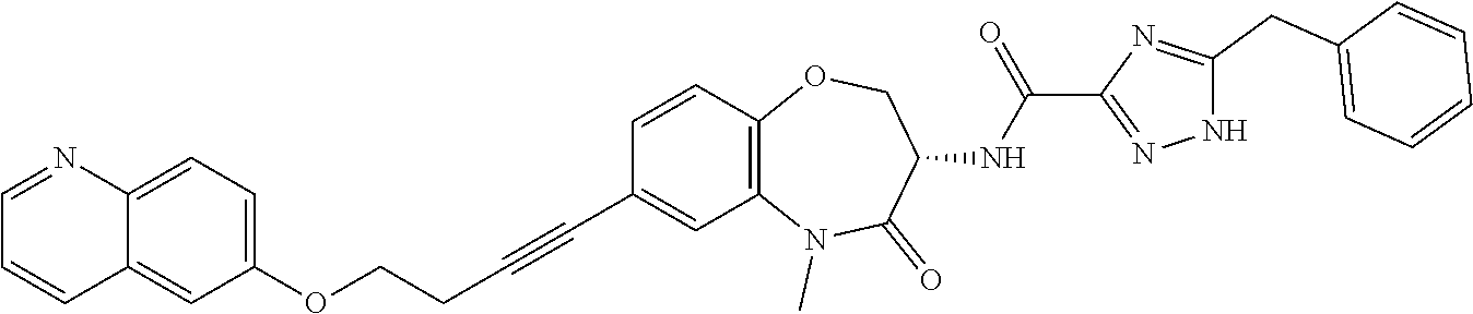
C1(CC2=NC(C(=O)NC3C(=O)N(C)C4=C(C=CC(C#CCCOC5=CC=C6C(=C5)C=CC=N6)=C4)OC3)=NN2)=CC=CC=C1
